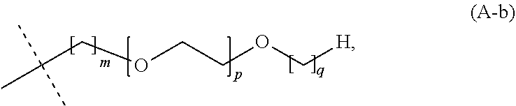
C(OCCOC[H])C(C)(C)C
